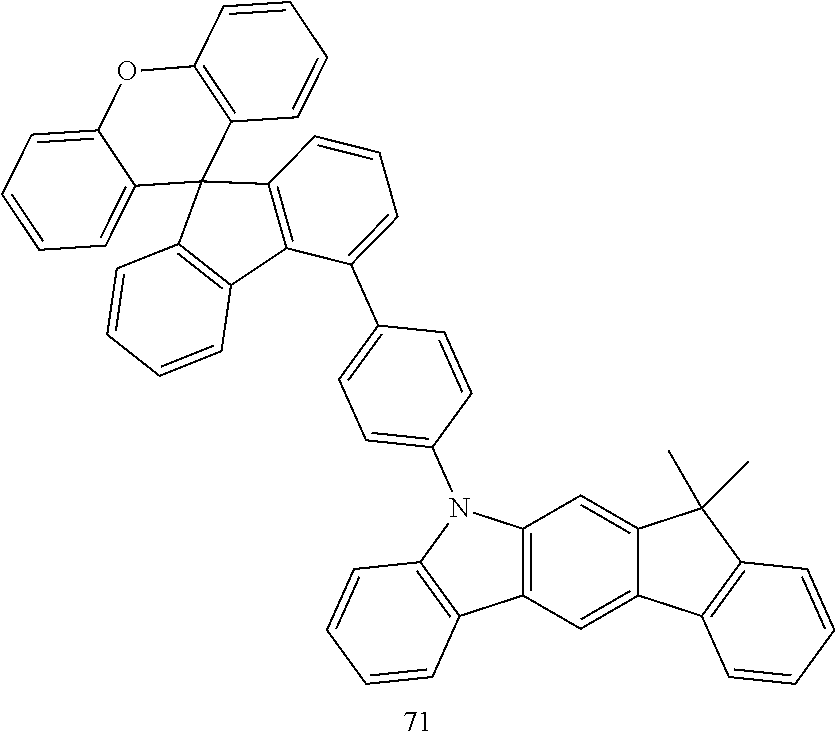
C1(C2=CC=CC3=C2C2=C(C34C3=CC=CC=C3OC3=C4C=CC=C3)C=CC=C2)=CC=C(N2C3=C(C=C4C(=C3)C(C)(C)C3=C4C=CC=C3)C3=C2C=CC=C3)C=C1
